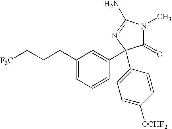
[F3C]CCCC1=CC=CC(C2(C3=CC=C([OCHF2])C=C3)C(=O)N(C)C(N)=N2)=C1
